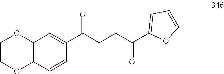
C12=C(C=CC(C(CCC(C3=CC=CO3)=O)=O)=C1)OCCO2
